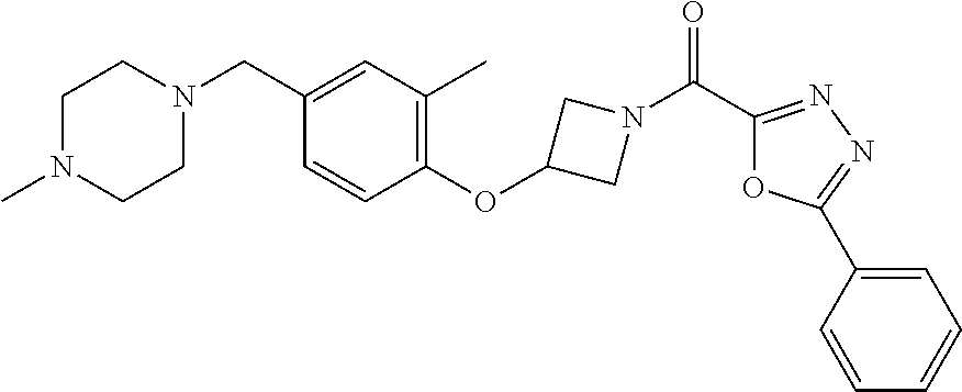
C1(C(N2CC(OC3=C(C)C=C(CN4CCN(C)CC4)C=C3)C2)=O)=NN=C(C2=CC=CC=C2)O1
